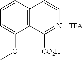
C12=C(C=CC=C1OC)C=CN=C2[CO2H]
